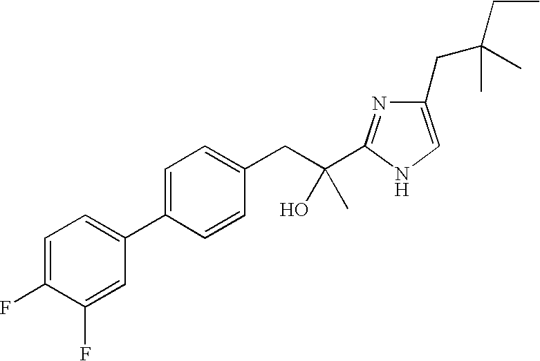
C1(C2=CC=C(F)C(F)=C2)=CC=C(CC(O)(C2=NC(CC(C)(CC)C)=CN2)C)C=C1
